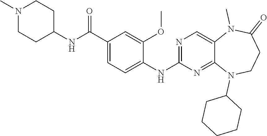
N1(C)CCC(NC(C2=CC=C(NC3=NC=C4C(=N3)N(C3CCCCC3)CCC(=O)N4C)C(OC)=C2)=O)CC1
